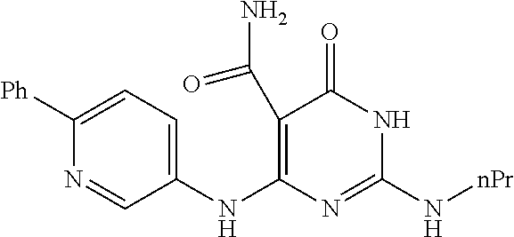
C1(C(N)=O)=C(NC2=CC=C([Ph])N=C2)N=C(N[nPr])NC1=O
